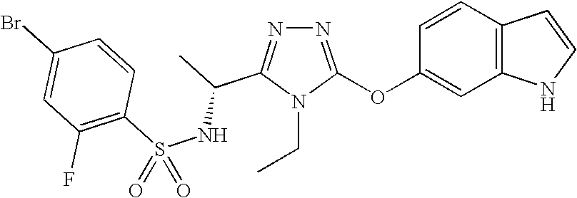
N1=C(OC2=CC3=C(C=C2)C=CN3)N(CC)C(C(C)NS(C2=C(F)C=C(Br)C=C2)(=O)=O)=N1
